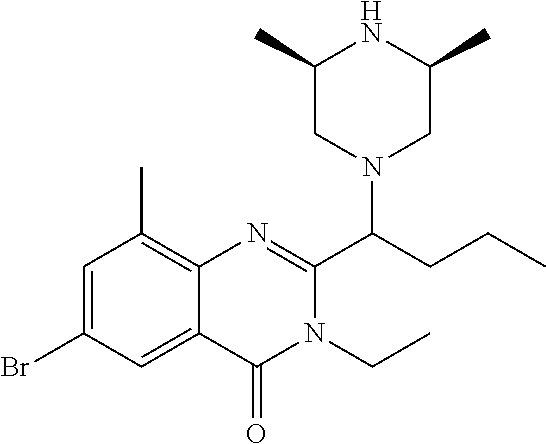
C1(C)CN(C(CCC)C2=NC3=C(C)C=C(Br)C=C3C(=O)N2CC)CC(C)N1
